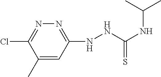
N(NC(NC(C)C)=S)C1=NN=C(Cl)C(C)=C1
